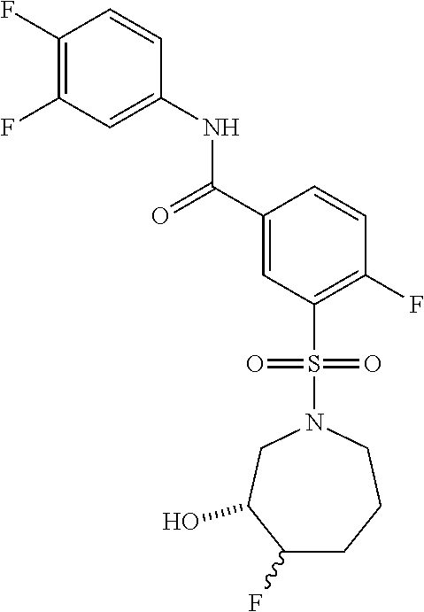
C1(F)=C(F)C=C(NC(C2=CC(S(N3CC(O)C(F)CCC3)(=O)=O)=C(F)C=C2)=O)C=C1
